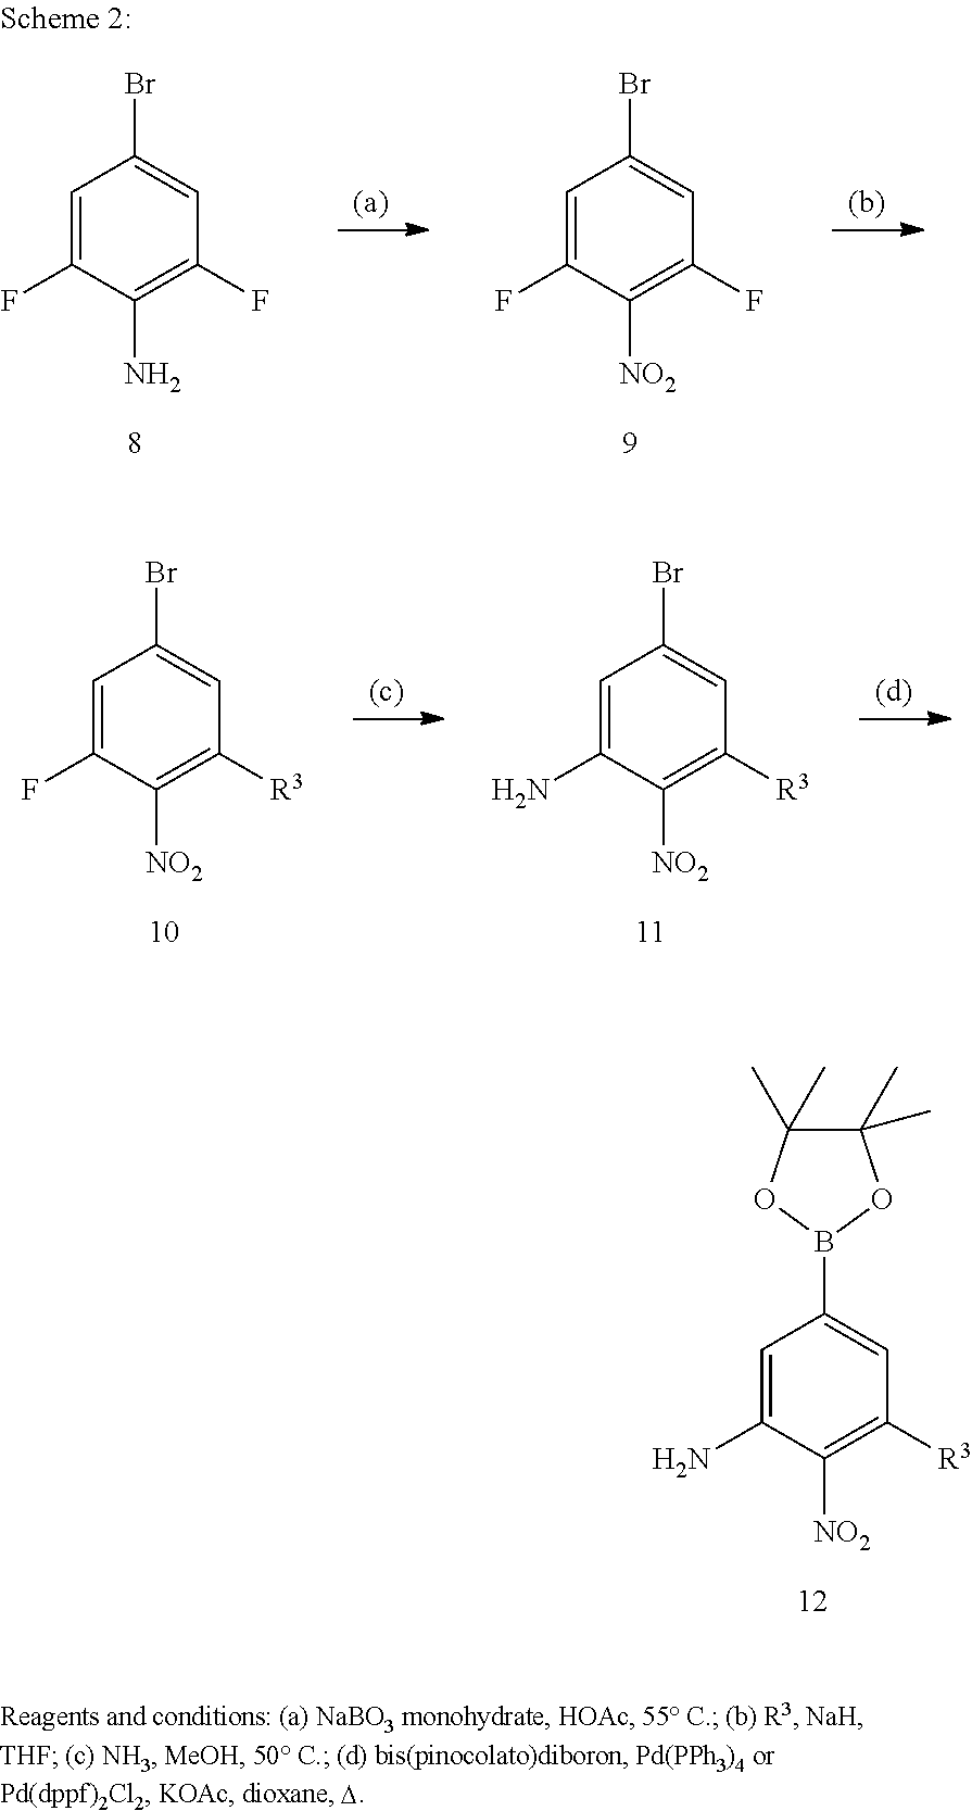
C1=C(N)C([NO2])=C([R3])C=C1B1OC(C)(C)C(C)(C)O1.C1=C(F)C([NO2])=C([R3])C=C1Br.C1=C(N)C([NO2])=C([R3])C=C1Br.C1=C(F)C(N)=C(F)C=C1Br.C1=C(F)C([NO2])=C(F)C=C1Br
